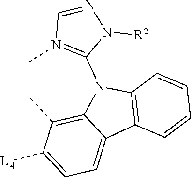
C1=C([LA])C(C)=C2C(=C1)C1=C(N2C2=N(C)C=NN2[R2])C=CC=C1
